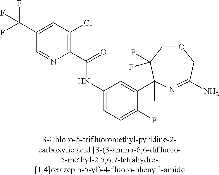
C1(C(=O)NC2=CC=C(F)C(C3(C)C(F)(F)COCC(N)=N3)=C2)=C(Cl)C=C(C(F)(F)F)C=N1
